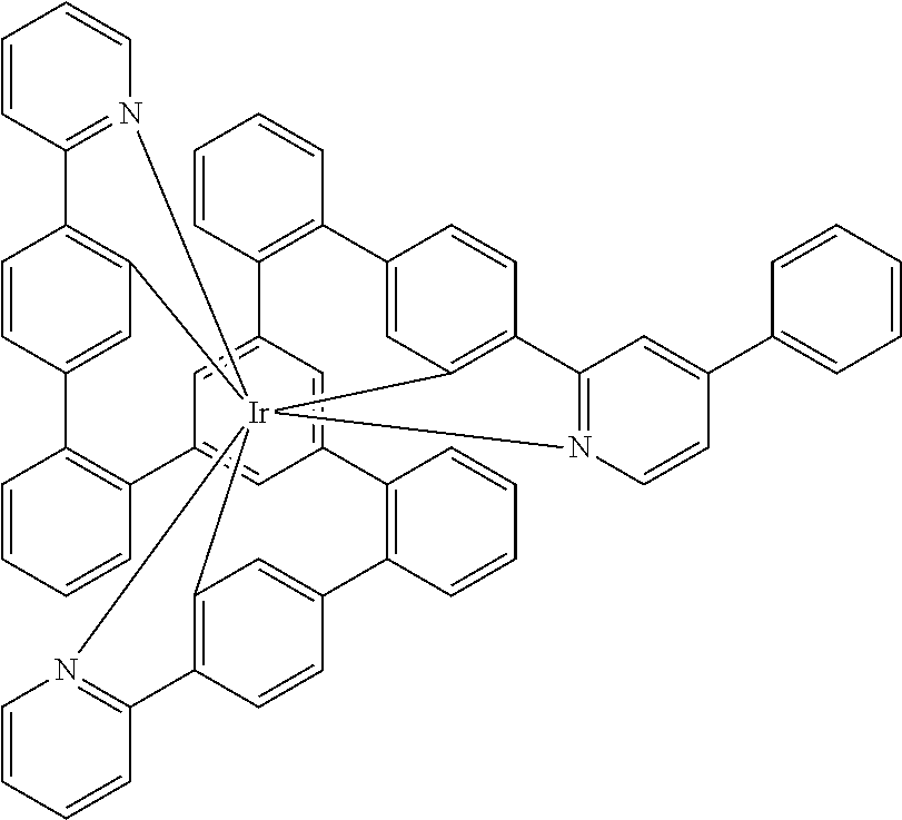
C1=CC2=N(C=C1)[Ir]1345C6=C2C=CC(=C6)C2=C(C=CC=C2)C2=CC(=CC(=C2)C2=C(C=CC=C2)C2=CC1=C(C=C2)C1=N3C=CC(C2=CC=CC=C2)=C1)C1=C(C=CC=C1)C1=CC4=C(C=C1)C1=N5C=CC=C1
